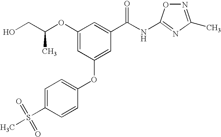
OCC(OC1=CC(OC2=CC=C(S(=O)(=O)C)C=C2)=CC(C(NC2=NC(C)=NO2)=O)=C1)C
